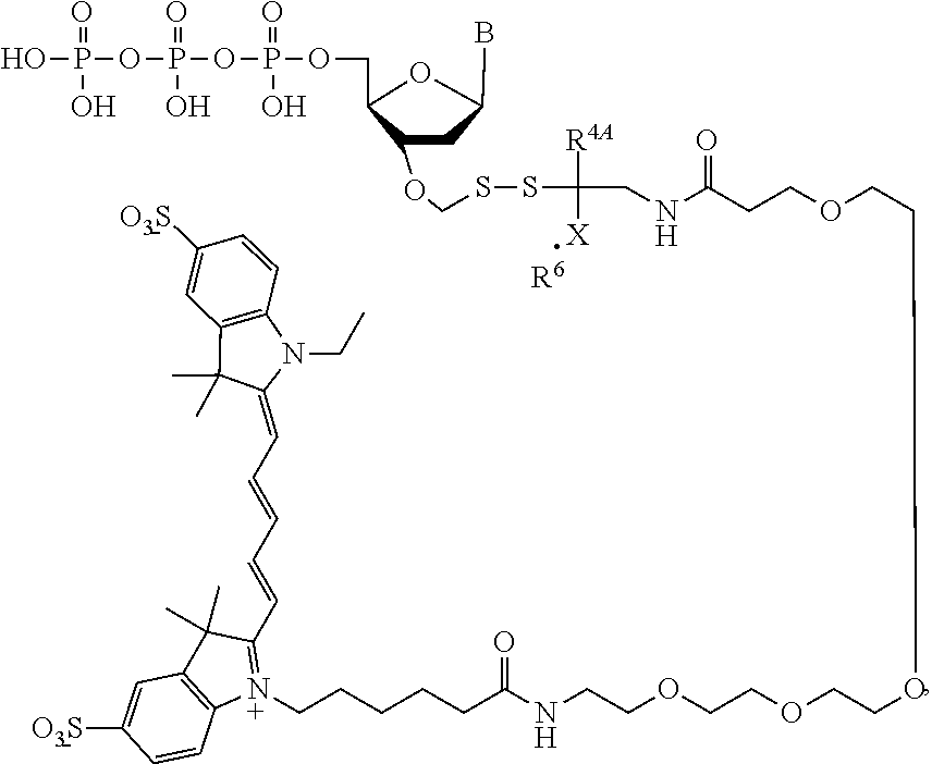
[R6].OP(=O)(O)OP(OP(OCC1OC(B)CC1OCSSC([R4A])([X])CNC(CCOCCOCCOCCOCCNC(CCCCC[N+]1=C(C=CC=CC=C2N(CC)C3=C(C2(C)C)C=C([O3S])C=C3)C(C)(C)C2=C1C=CC([O3S])=C2)=O)=O)(O)=O)(O)=O
